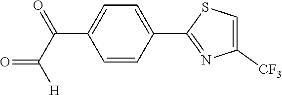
C1=CC(C2=NC([CF3])=CS2)=CC=C1C(C([H])=O)=O
